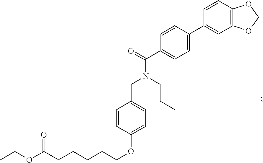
C1=CC(OCCCCCC(OCC)=O)=CC=C1CN(C(=O)C1=CC=C(C2=CC3=C(C=C2)OCO3)C=C1)CCC
